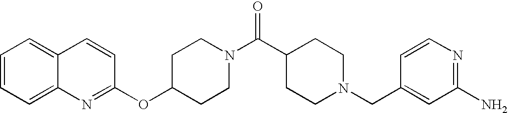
C1(OC2=NC3=CC=CC=C3C=C2)CCN(C(C2CCN(CC3=CC(N)=NC=C3)CC2)=O)CC1
